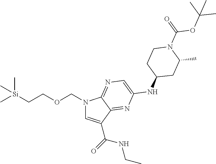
C[Si](CCOCN1C=C(C(=O)NCC)C2=NC(NC3CC(C)N(C(OC(C)(C)C)=O)CC3)=CN=C12)(C)C
